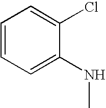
C1=CC=C(NC)C(Cl)=C1
